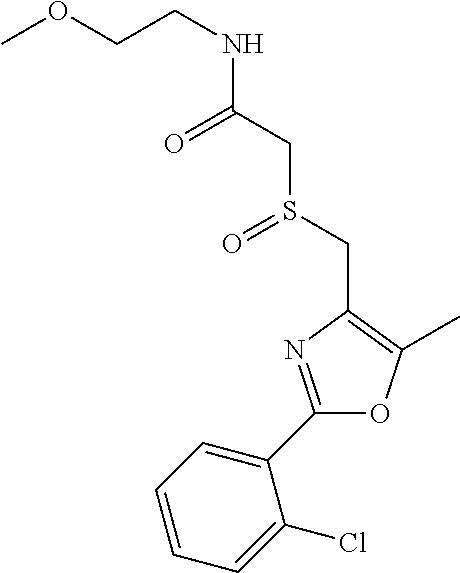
O(CCNC(CS(CC1=C(C)OC(C2=CC=CC=C2Cl)=N1)=O)=O)C
